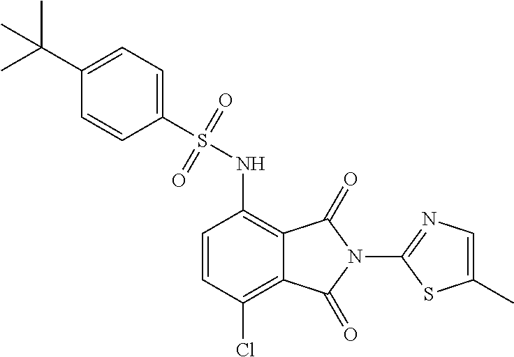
C1(S(NC2=C3C(=C(Cl)C=C2)C(=O)N(C2=NC=C(C)S2)C3=O)(=O)=O)=CC=C(C(C)(C)C)C=C1
